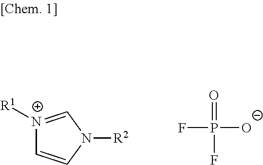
[N+]1([R1])=CN([R2])C=C1.FP(=O)([O-])F
